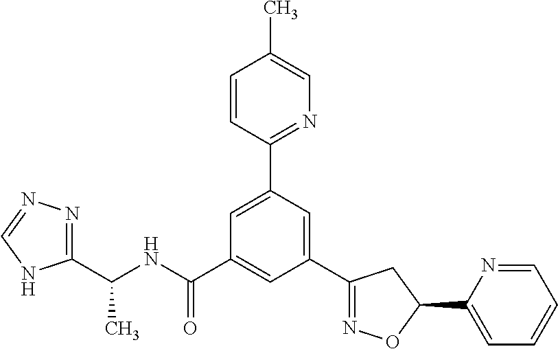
C1(C(NC(=O)C2=CC(C3=NOC(C4=CC=CC=N4)C3)=CC(C3=NC=C(C)C=C3)=C2)C)=NN=CN1
